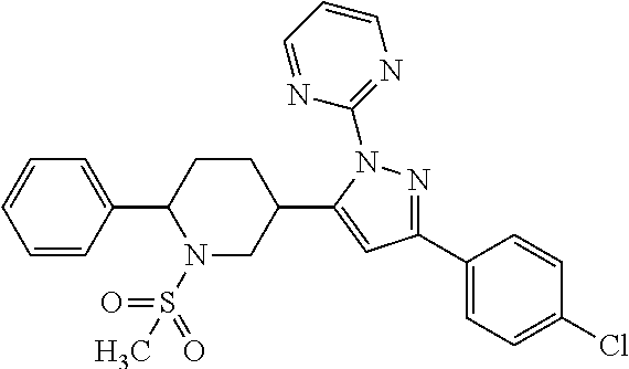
C1=CC(C2N(S(=O)(=O)C)CC(C3=CC(C4=CC=C(Cl)C=C4)=NN3C3=NC=CC=N3)CC2)=CC=C1
